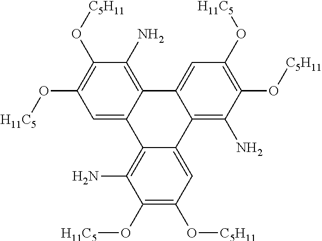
O(C1=C(O[H11C5])C=C2C3=C(N)C(O[C5H11])=C(O[H11C5])C=C3C3=C(N)C(O[H11C5])=C(O[C5H11])C=C3C2=C1N)[C5H11]
